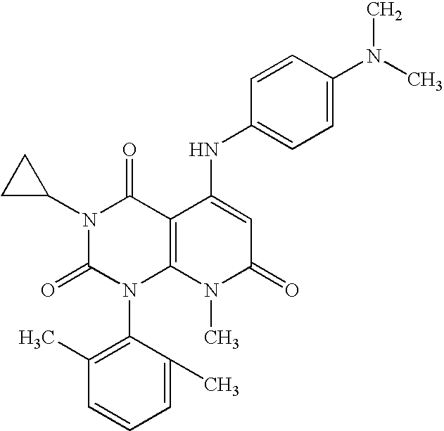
N1(C2CC2)C(=O)N(C2=C(C)C=CC=C2C)C2=C(C1=O)C(NC1=CC=C(N(C)C)C=C1)=CC(=O)N2C
